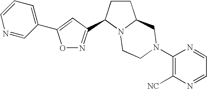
O1N=C(C2CCC3N2CCN(C2=C([NC])N=CC=N2)C3)C=C1C1=CC=CN=C1
